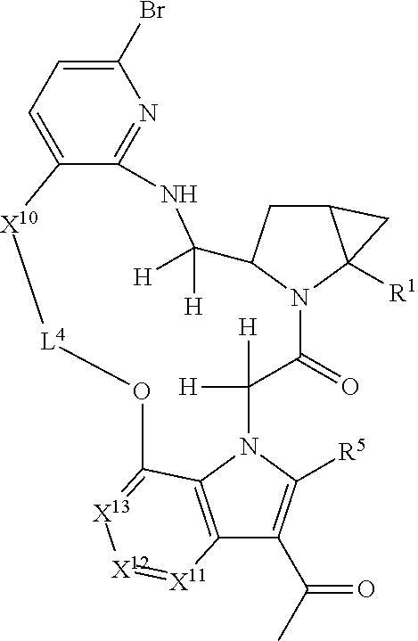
C12=C3N(C([R5])=C1C(C)=O)C([H])([H])C(=O)N1C(CC4C1([R1])C4)C([H])([H])NC1=NC(Br)=CC=C1[X10][L4]OC3=[X13][X12]=[X11]2
